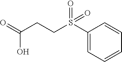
C1(S(CCC(=O)O)(=O)=O)=CC=CC=C1
